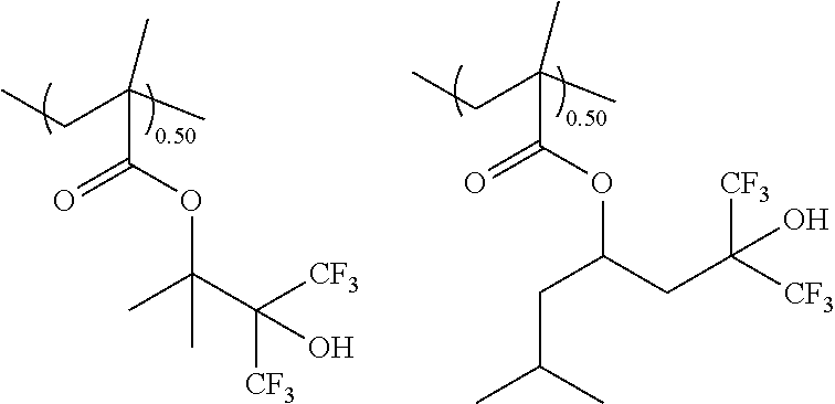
C(C(C)(C)C(OC(C([CF3])([CF3])O)(C)C)=O)C.C(C(C)(C)C(OC(CC([CF3])([CF3])O)CC(C)C)=O)C
